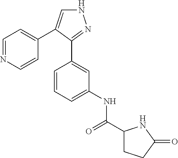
C1=NC=CC(C2=CNN=C2C2=CC(NC(C3CCC(=O)N3)=O)=CC=C2)=C1
